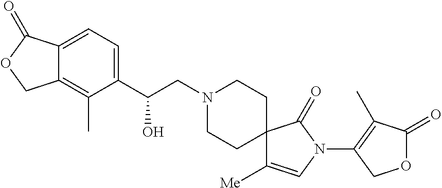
C1(C(CN2CCC3(CC2)C([Me])=CN(C2=C(C)C(=O)OC2)C3=O)O)=CC=C2C(=C1C)COC2=O
